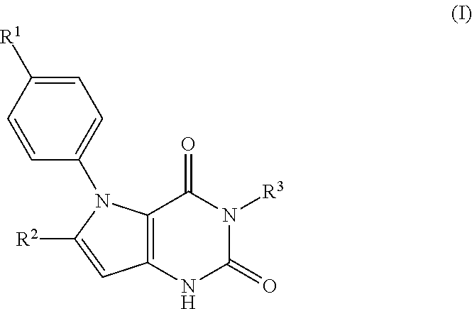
C12=C(C=C([R2])N1C1=CC=C([R1])C=C1)NC(=O)N([R3])C2=O
